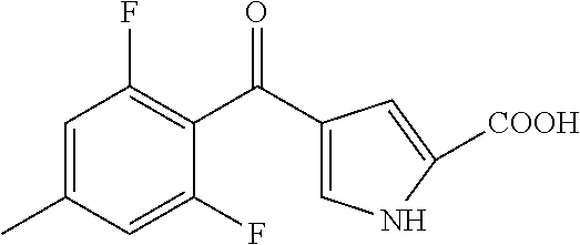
C1=C(C)C=C(F)C(C(C2=CNC([COOH])=C2)=O)=C1F
